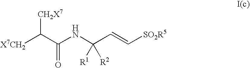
[X7CH2]C(C(NC(C=C[SO2R5])([R2])[R1])=O)[CH2X7]
